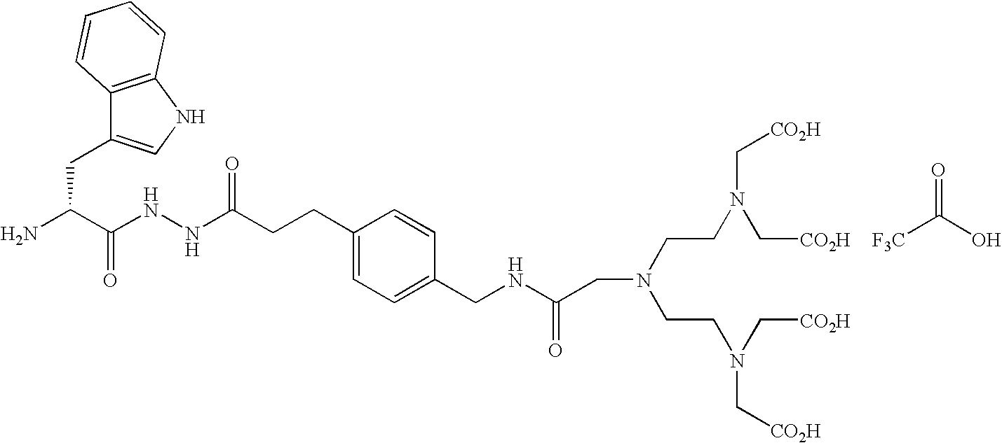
O=C(O)[F3C].C(C(N)C(NNC(=O)CCC1=CC=C(CNC(CN(CCN(C[CO2H])C[CO2H])CCN(C[CO2H])C[CO2H])=O)C=C1)=O)C1=CNC2=C1C=CC=C2
